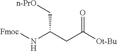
[Fmoc]NC(CC([Ot-Bu])=O)C[n-PrO]
